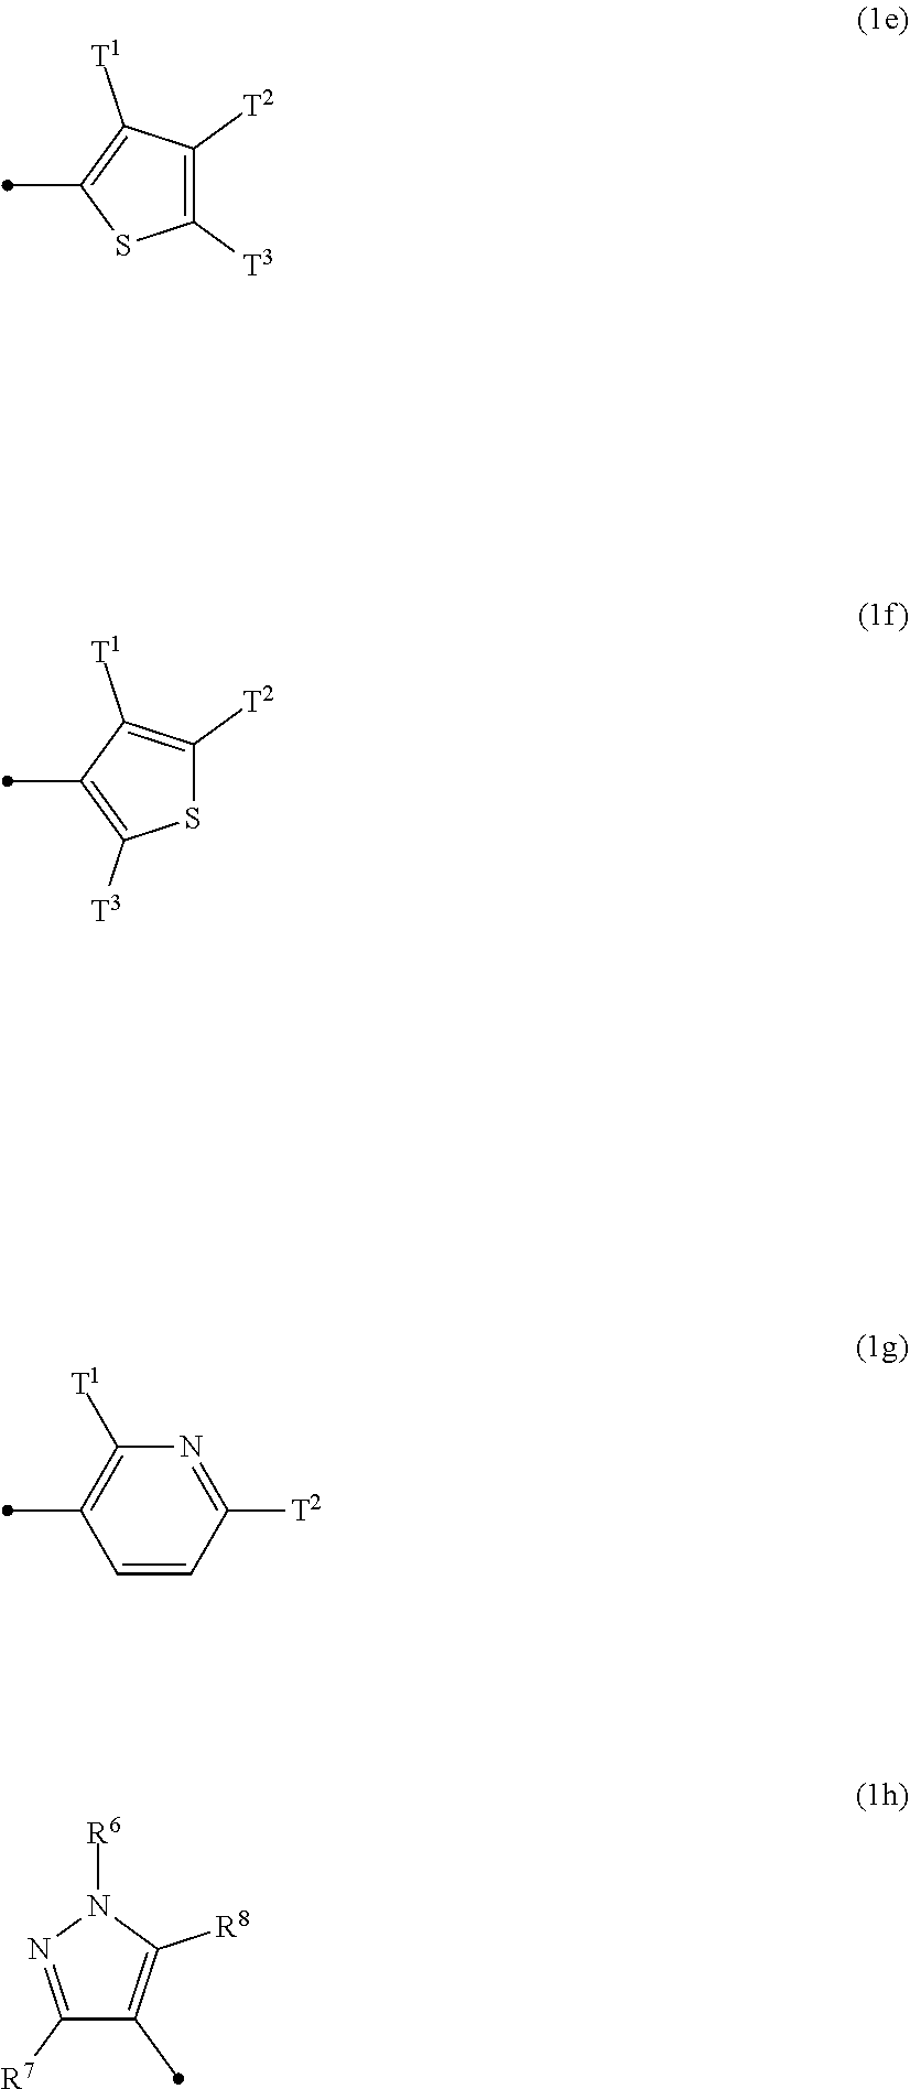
C1([T3])=C([T2])C([T1])=C(C)S1.S1C([T2])=C([T1])C(C)=C1[T3].C1([T2])=NC([T1])=C(C)C=C1.C1([R7])=NN([R6])C([R8])=C1C
